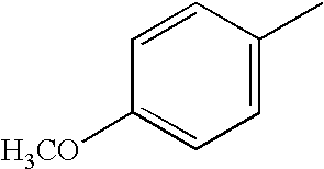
C1(C)=CC=C([H3CO])C=C1
